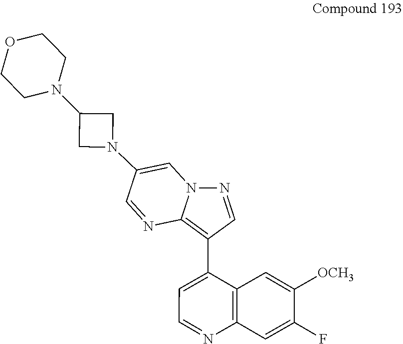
C1=NC2=C(C3=CC=NC4=C3C=C([OCH3])C(F)=C4)C=NN2C=C1N1CC(N2CCOCC2)C1
